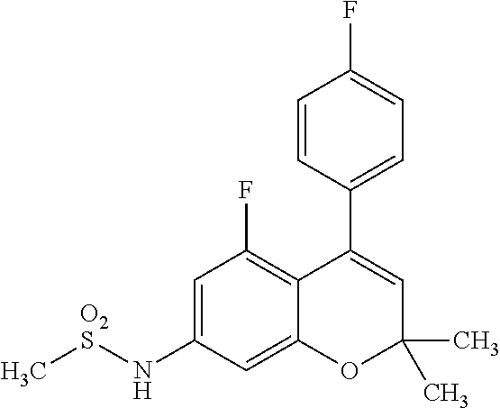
C1=CC(C2=CC(C)(C)OC3=CC(N[O2S]C)=CC(F)=C23)=CC=C1F
